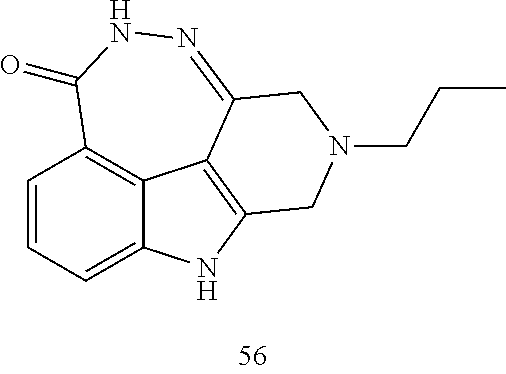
C1=CC=C2C3=C1C(=O)NN=C1C3=C(N2)CN(CCC)C1
